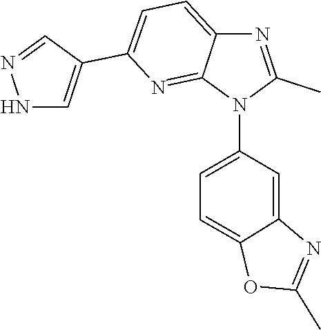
C1=C2C(=NC(C3=CNN=C3)=C1)N(C1=CC=C3C(=C1)N=C(C)O3)C(C)=N2
